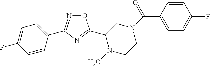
O1N=C(C2=CC=C(F)C=C2)N=C1C1N(C)CCN(C(=O)C2=CC=C(F)C=C2)C1
